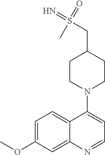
C1=C(OC)C=C2C(=C1)C(N1CCC(CS(=N)(=O)C)CC1)=CC=N2
